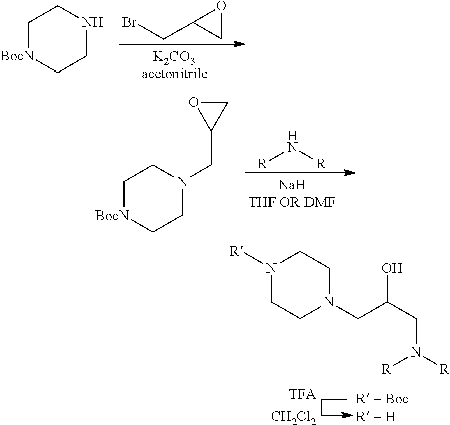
BrCC1CO1.C1[BocN]CCNC1.[R]N[R].C1[BocN]CCN(CC2CO2)C1.[CH2Cl2].N1([R])CCN(CC(O)CN([R])[R])CC1
